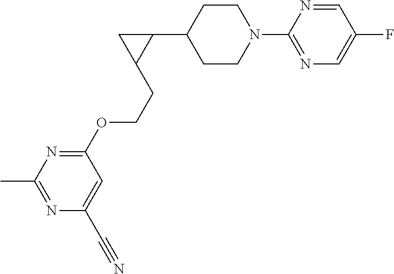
C1CN(C2=NC=C(F)C=N2)CCC1C1CC1CCOC1=NC(C)=NC(C#N)=C1
